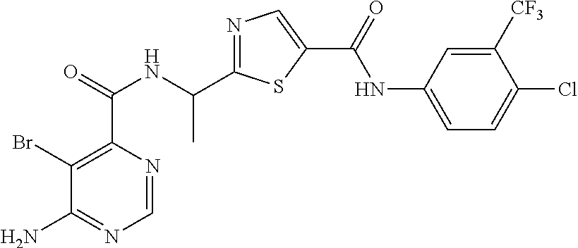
N1=C(C(NC(C2=C(Br)C(N)=NC=N2)=O)C)SC(C(=O)NC2=CC=C(Cl)C([CF3])=C2)=C1
